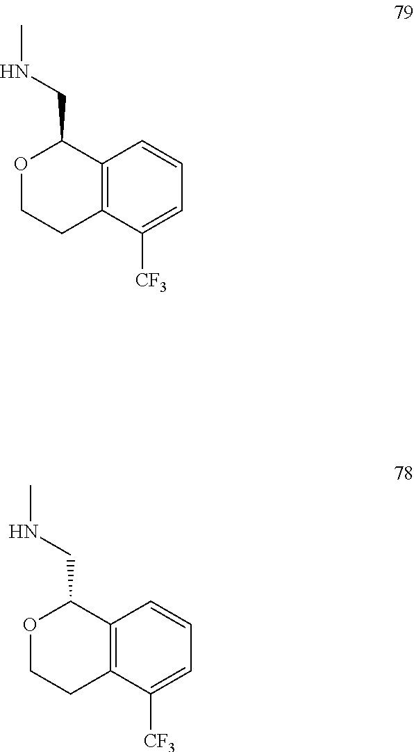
O1CCC2=C(C1CNC)C=CC=C2[CF3].O1CCC2=C(C1CNC)C=CC=C2[CF3]
